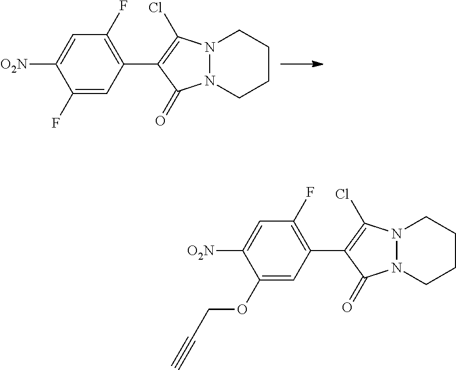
C1(F)=CC(C2=C(Cl)N3N(C2=O)CCCC3)=C(F)C=C1[O2N].C1(OCC#C)=CC(C2=C(Cl)N3N(C2=O)CCCC3)=C(F)C=C1[O2N]
